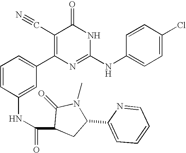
C1(NC(=O)C2C(=O)N(C)C(C3=CC=CC=N3)C2)=CC(C2=C(C#N)C(=O)NC(NC3=CC=C(Cl)C=C3)=N2)=CC=C1
